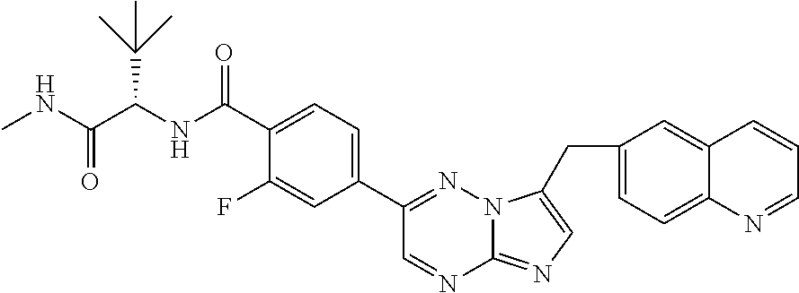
C1(C(NC(C(C)(C)C)C(=O)NC)=O)=CC=C(C2=NN3C(=NC=C3CC3=CC=C4C(=C3)C=CC=N4)N=C2)C=C1F
